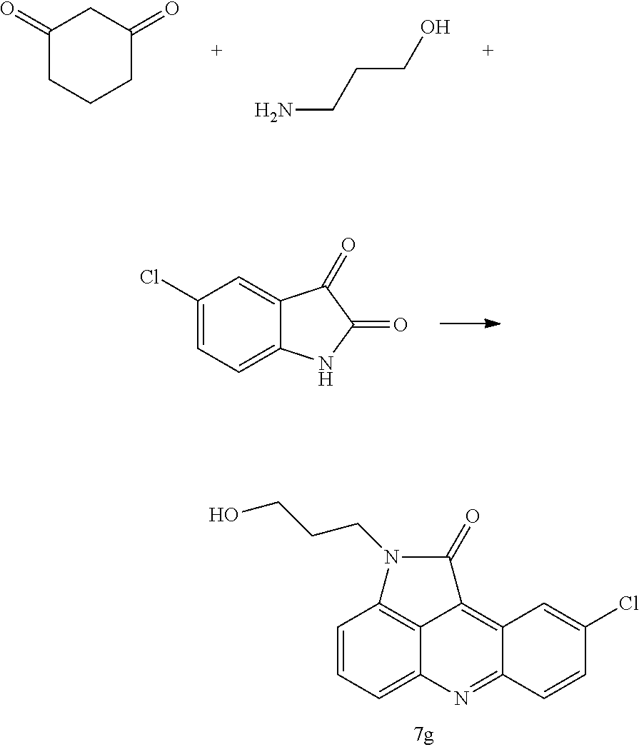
C1(Cl)=CC=C2C(=C1)C(=O)C(=O)N2.C1(=O)CCCC(=O)C1.C(CCO)N.C1=CC=C2C3=C1N(CCCO)C(=O)C3=C1C(=N2)C=CC(Cl)=C1
